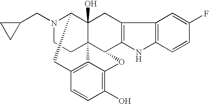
N1(CC2CC2)CCC23C4(O)C1CC1=C2C(=C(O)C=C1)OC3C1=C(C4)C2=C(N1)C=CC(F)=C2
